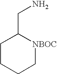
C1CCC[NBOC]C1CN
